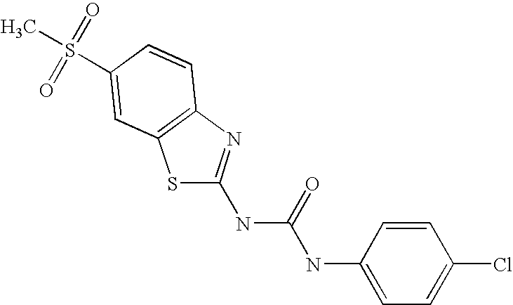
S1C(NC(NC2=CC=C(Cl)C=C2)=O)=NC2=C1C=C(S(=O)(=O)C)C=C2
